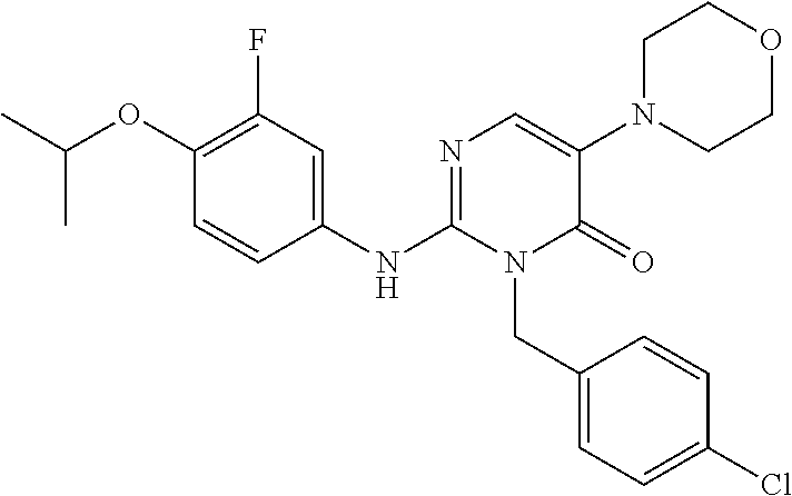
C1(NC2=NC=C(N3CCOCC3)C(=O)N2CC2=CC=C(Cl)C=C2)=CC(F)=C(OC(C)C)C=C1
